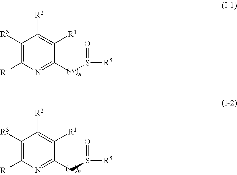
C1([R3])=C([R4])N=C(CS([R5])=O)C([R1])=C1[R2].C1([R3])=C([R4])N=C(CS([R5])=O)C([R1])=C1[R2]
